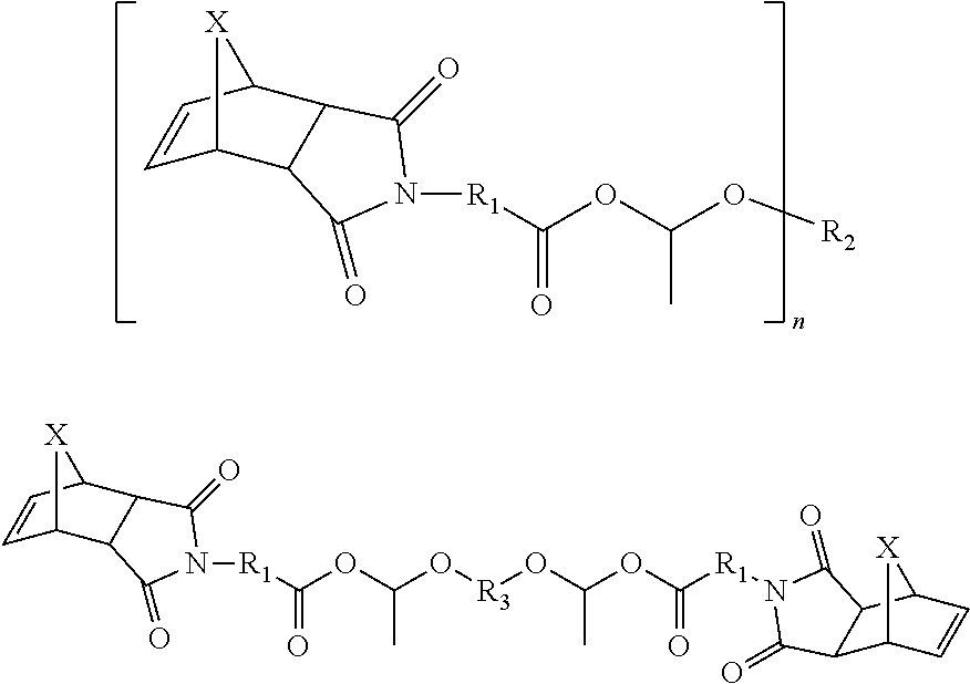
C1=CC2C3C(C1[X]2)C(=O)N([R1]C(OC(O[R2])C)=O)C3=O.C1=CC2C3C(C1[X]2)C(=O)N([R1]C(OC(O[R3]OC(OC([R1]N1C(=O)C2C(C4C=CC2[X]4)C1=O)=O)C)C)=O)C3=O
